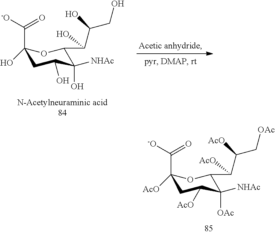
C1(C(=O)[-O])([AcO])CC([AcO])C([OAc])([NHAc])C(C(C(C[OAc])[AcO])[AcO])O1.C1(C(=O)[-O])(O)CC(O)C(O)([NHAc])C(C(C(CO)O)O)O1
